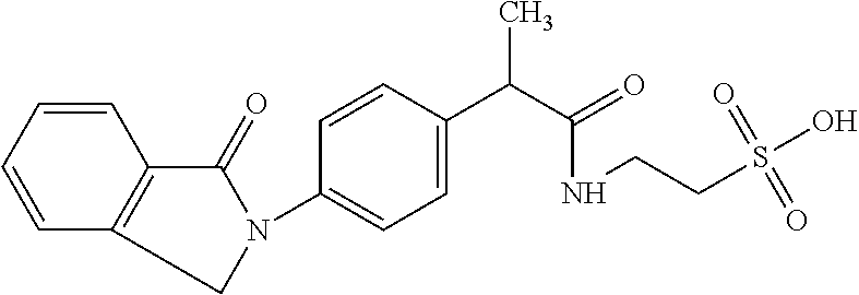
C1=CC=CC2=C1CN(C1=CC=C(C(C(=O)NCCS(O)(=O)=O)C)C=C1)C2=O
